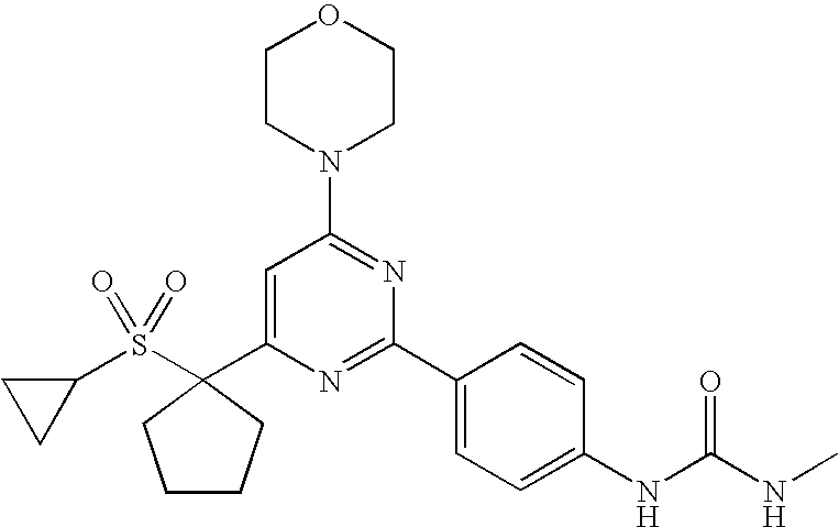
C1(C2(S(C3CC3)(=O)=O)CCCC2)=CC(N2CCOCC2)=NC(C2=CC=C(NC(=O)NC)C=C2)=N1
